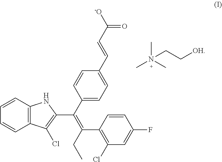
C1(C(=C(C2=CC=C(C=CC([-O])=O)C=C2)C2=C(Cl)C3=C(C=CC=C3)N2)CC)=C(Cl)C=C(F)C=C1.CN(CC[OH])(C)C
